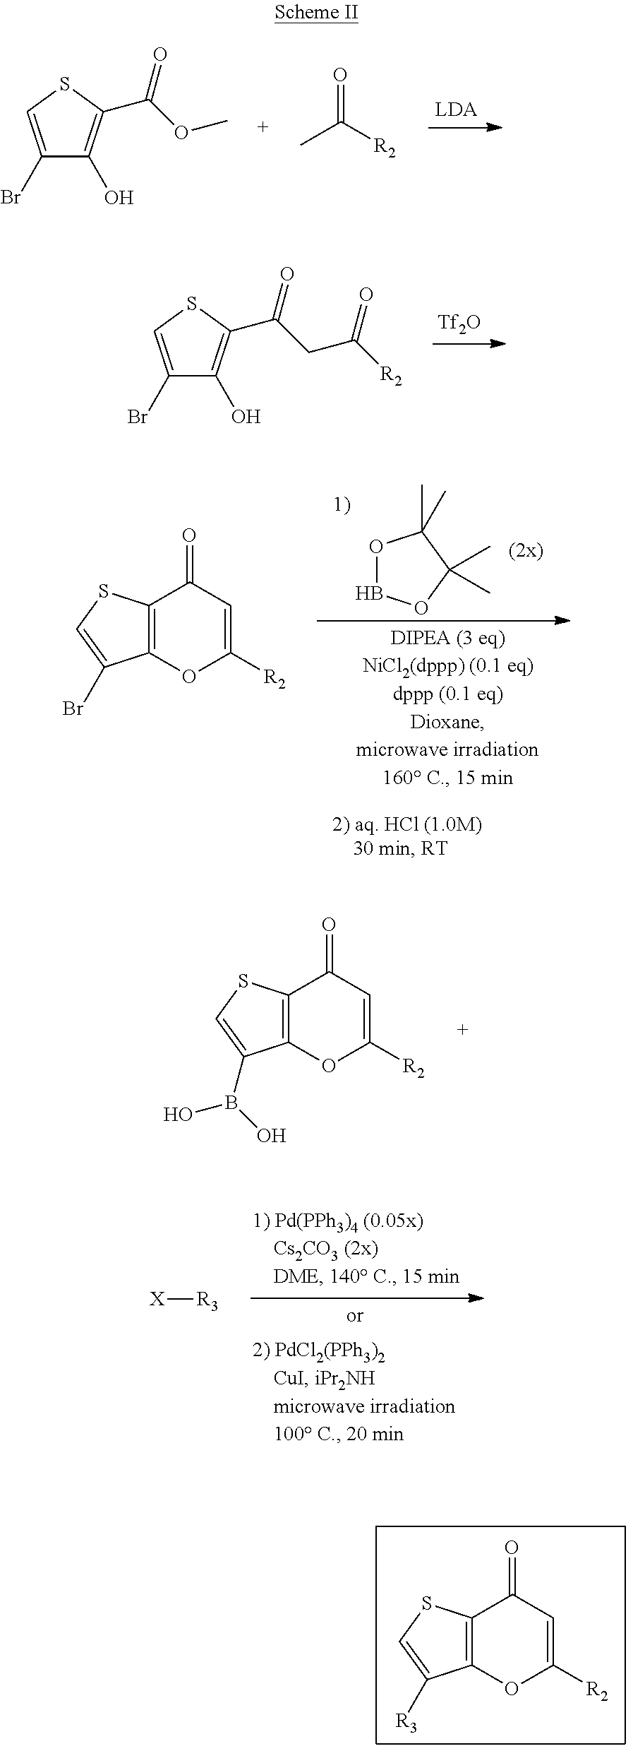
C1(Br)=CSC(C(OC)=O)=C1O.O=C([R2])C.[Tf2O].C1(Br)=CSC(C(CC([R2])=O)=O)=C1O.C12=C(OC([R2])=CC1=O)C([R3])=CS2.C12=C(OC([R2])=CC1=O)C(Br)=CS2.O1BOC(C)(C)C1(C)C.C12=C(OC([R2])=CC1=O)C(B(O)O)=CS2.[X][R3]
